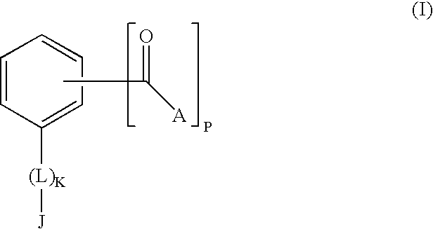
C1=CC([(L)K][J])=CC=C1.CC(=O)[A]
